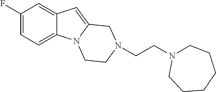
C1=C(F)C=C2C(=C1)N1C(=C2)CN(CCN2CCCCCC2)CC1
